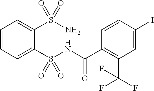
C1=CC=C(S(NC(C2=C(C(F)(F)F)C=C(I)C=C2)=O)(=O)=O)C(S(N)(=O)=O)=C1
